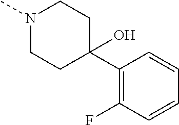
C1(C2(O)CCN(C)CC2)=C(F)C=CC=C1
